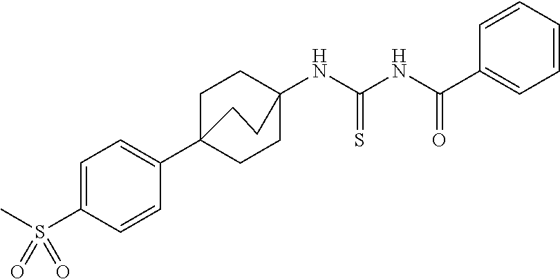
C1=C(S(C)(=O)=O)C=CC(C23CCC(NC(=S)NC(=O)C4=CC=CC=C4)(CC2)CC3)=C1
